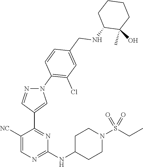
C1([NC])=CN=C(NC2CCN(S(CC)(=O)=O)CC2)N=C1C1=CN(C2=C(Cl)C=C(CNC3C(C)(O)CCCC3)C=C2)N=C1
